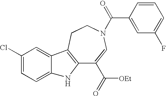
C12=C(CCN(C(=O)C3=CC(F)=CC=C3)C=C1C([OEt])=O)C1=CC(Cl)=CC=C1N2
